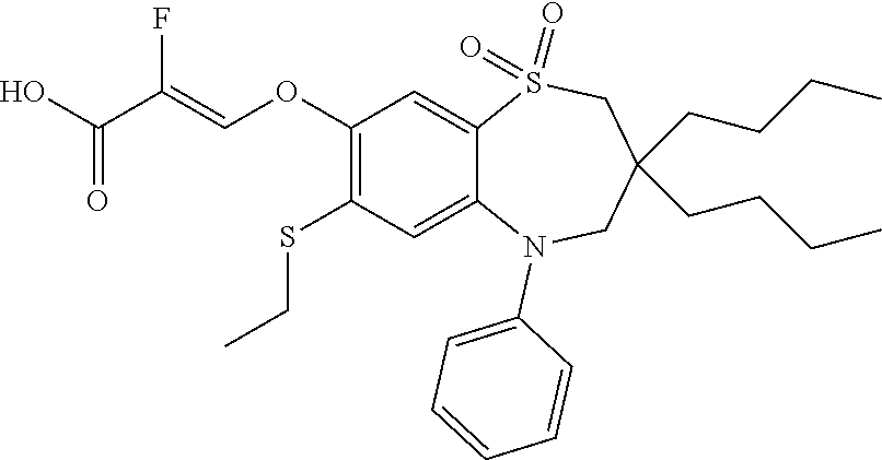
OC(=O)C(F)=COC1=C(SCC)C=C2C(=C1)S(=O)(=O)CC(CCCC)(CCCC)CN2C1=CC=CC=C1
